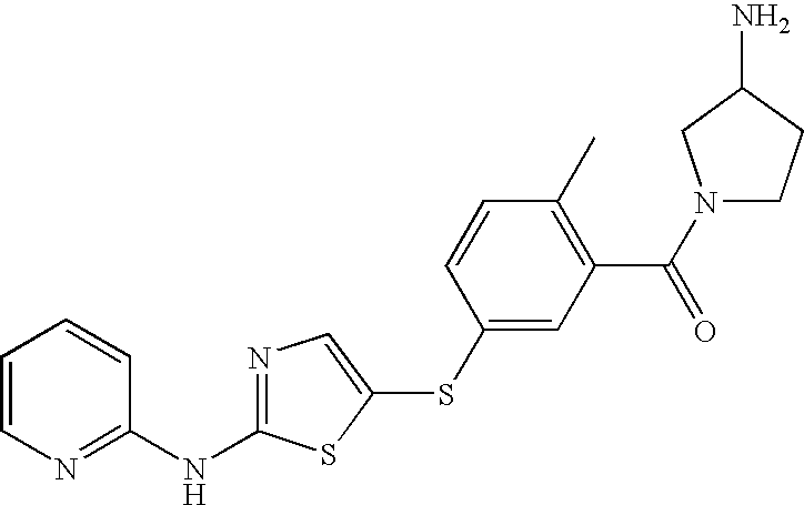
C1=CN=C(NC2=NC=C(SC3=CC(C(N4CCC(N)C4)=O)=C(C)C=C3)S2)C=C1
